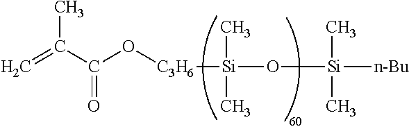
C=C(C(O[C3H6][Si](C)(C)O[Si](C)(C)[n-Bu])=O)C
